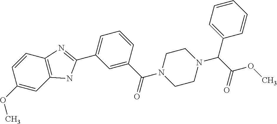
C1=C(C(=O)N2CCN(C(C(=O)OC)C3=CC=CC=C3)CC2)C=CC=C1C1=NC2=C(N1)C=C(OC)C=C2
